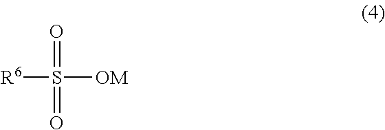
[R6]S([OM])(=O)=O
